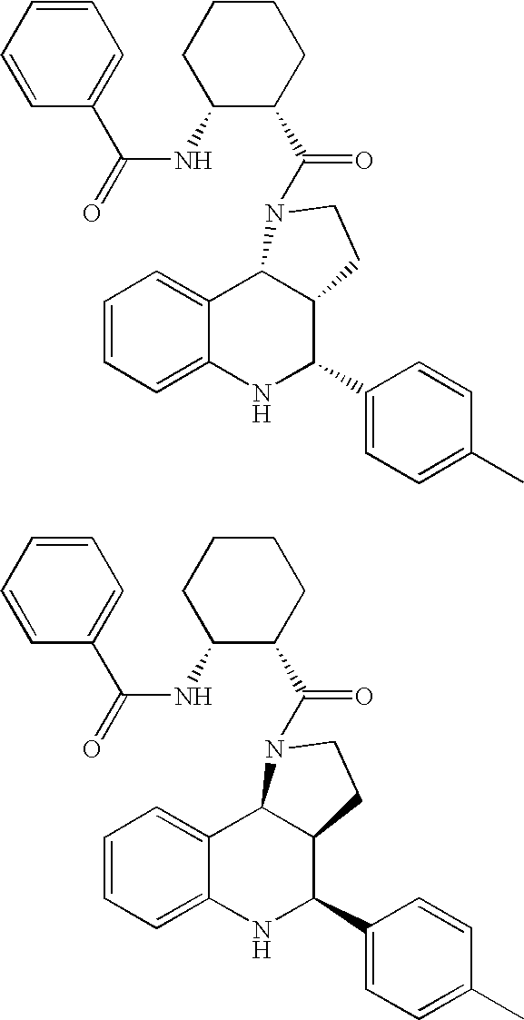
C1=CC=C2C(=C1)C1C(C(C3=CC=C(C)C=C3)N2)CCN1C(=O)C1C(NC(=O)C2=CC=CC=C2)CCCC1.C1=CC=C2C(=C1)C1C(C(C3=CC=C(C)C=C3)N2)CCN1C(=O)C1C(NC(=O)C2=CC=CC=C2)CCCC1
